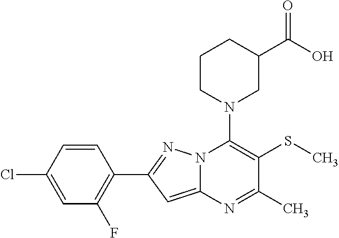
C1=CC(Cl)=CC(F)=C1C1=NN2C(=C1)N=C(C)C(SC)=C2N1CC(C(O)=O)CCC1
